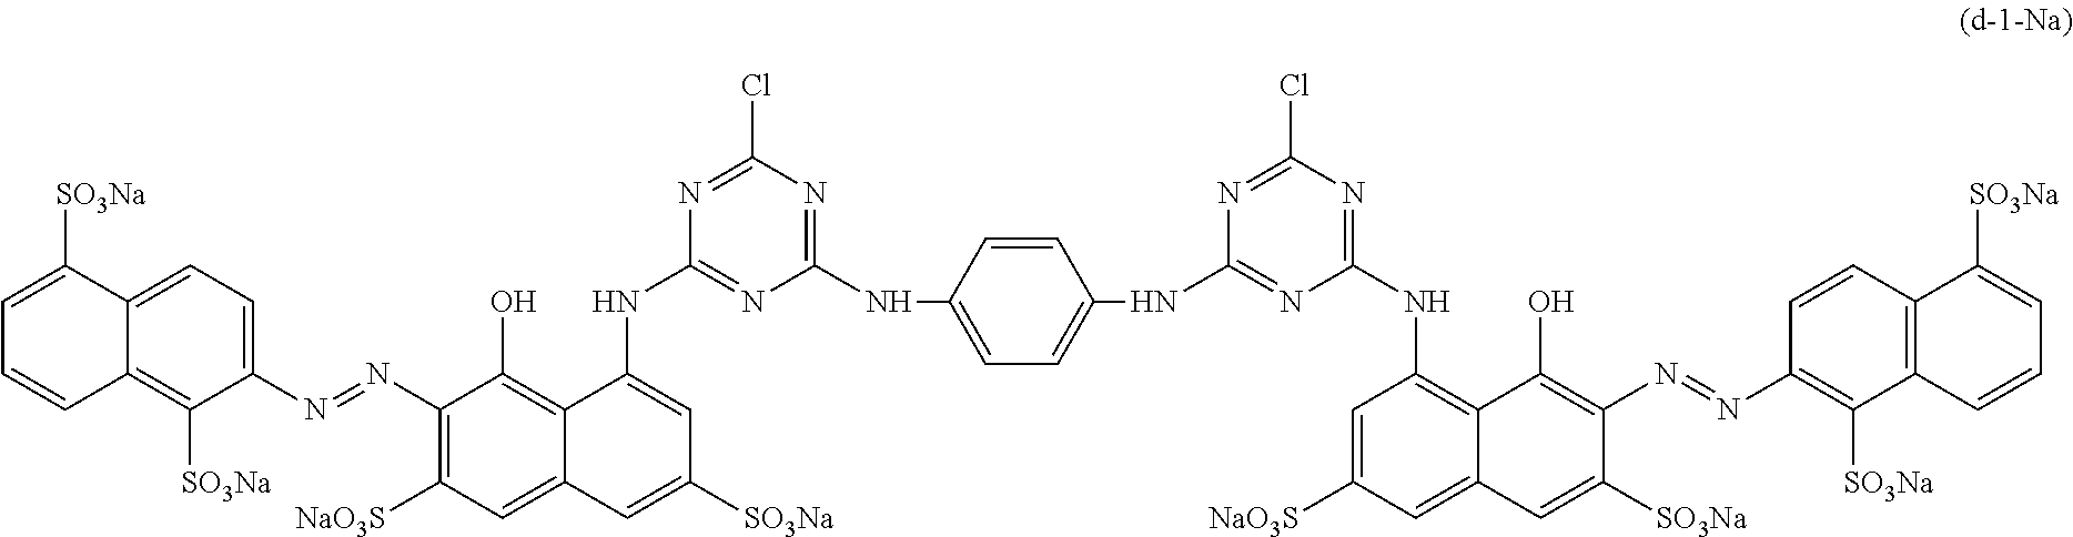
C1=C([SO3Na])C2=CC=C(N=NC3=C([NaO3S])C=C4C(=C3O)C(NC3=NC(NC5=CC=C(NC6=NC(NC7=C8C(=CC([NaO3S])=C7)C=C([SO3Na])C(N=NC7=C([SO3Na])C9=C(C=C7)C([SO3Na])=CC=C9)=C8O)=NC(Cl)=N6)C=C5)=NC(Cl)=N3)=CC([SO3Na])=C4)C([SO3Na])=C2C=C1
